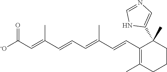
[-O]C(C=C(C=CC=C(C=CC1=C(C)CCCC1(C1=CN=CN1)C)C)C)=O
